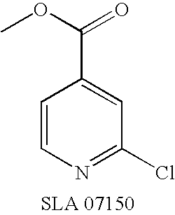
C1=CN=C(Cl)C=C1C(=O)OC
